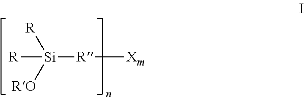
[R][Si]([R][Xm])([R])[RO]
